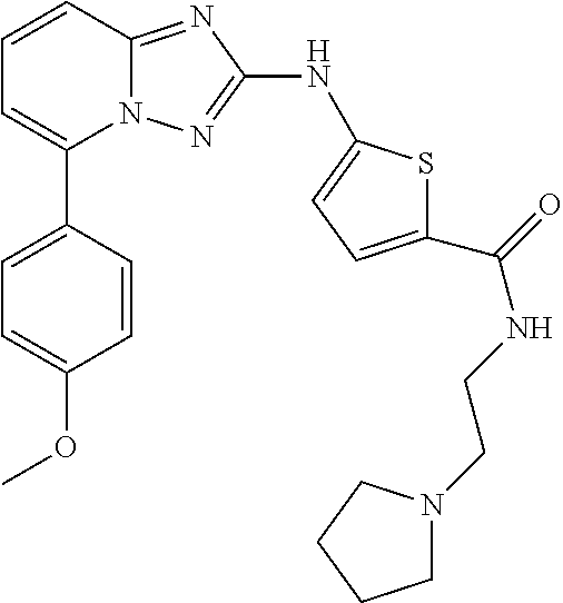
C1=CC2=NC(NC3=CC=C(C(=O)NCCN4CCCC4)S3)=NN2C(C2=CC=C(OC)C=C2)=C1
